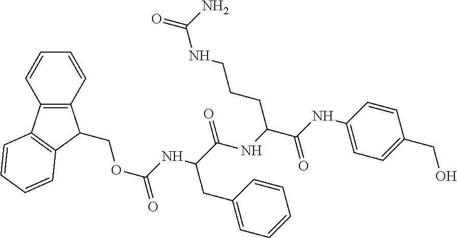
C1=CC2=C(C=C1)C(COC(NC(C(NC(C(NC1=CC=C(CO)C=C1)=O)CCCNC(=O)N)=O)CC1=CC=CC=C1)=O)C1=C2C=CC=C1
